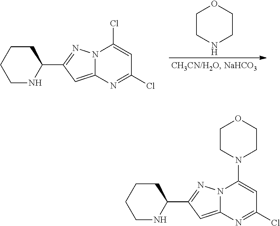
C12=CC(C3CCCCN3)=NN1C(Cl)=CC(Cl)=N2.C1CNCCO1.C12=CC(C3CCCCN3)=NN1C(N1CCOCC1)=CC(Cl)=N2
